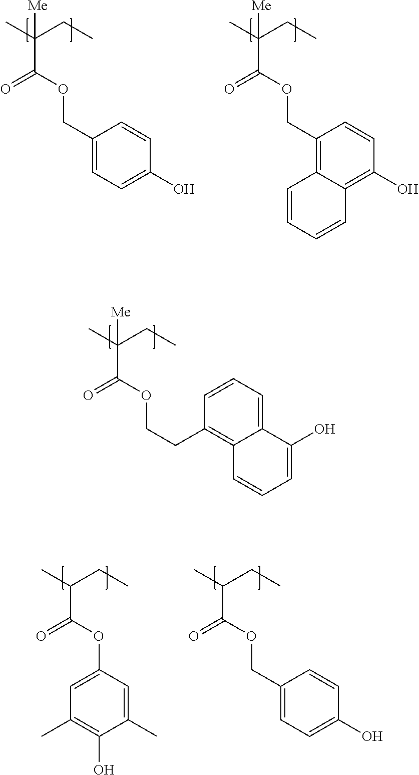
C(C)(CC)(C(OCC1=CC=C(O)C=C1)=O)[Me].C(C)(CC)(C(OCC1=C2C(=C(O)C=C1)C=CC=C2)=O)[Me].C(C)(CC)(C(OCCC1=C2C(=CC=C1)C(O)=CC=C2)=O)[Me].C(C)(CC)C(OC1=CC(C)=C(O)C(C)=C1)=O.C(C)(CC)C(OCC1=CC=C(O)C=C1)=O
